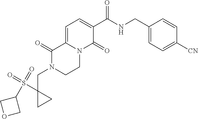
C(N1CCN2C(=CC=C(C(NCC3=CC=C([CN])C=C3)=O)C2=O)C1=O)C1(S(=O)(=O)C2COC2)CC1
